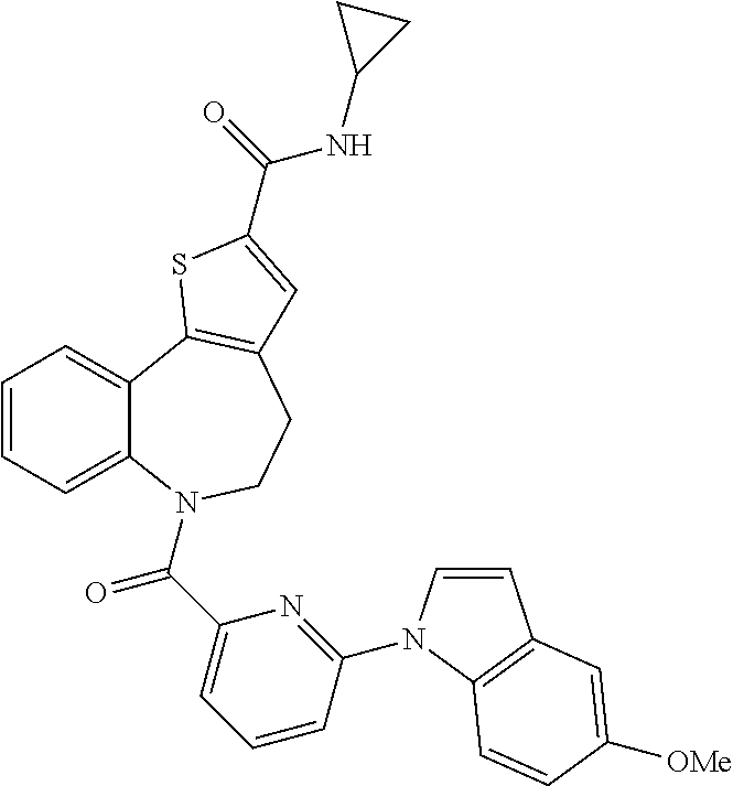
C1=CC=C2C(=C1)C1=C(CCN2C(C2=CC=CC(N3C=CC4=C3C=CC([OMe])=C4)=N2)=O)C=C(C(NC2CC2)=O)S1
